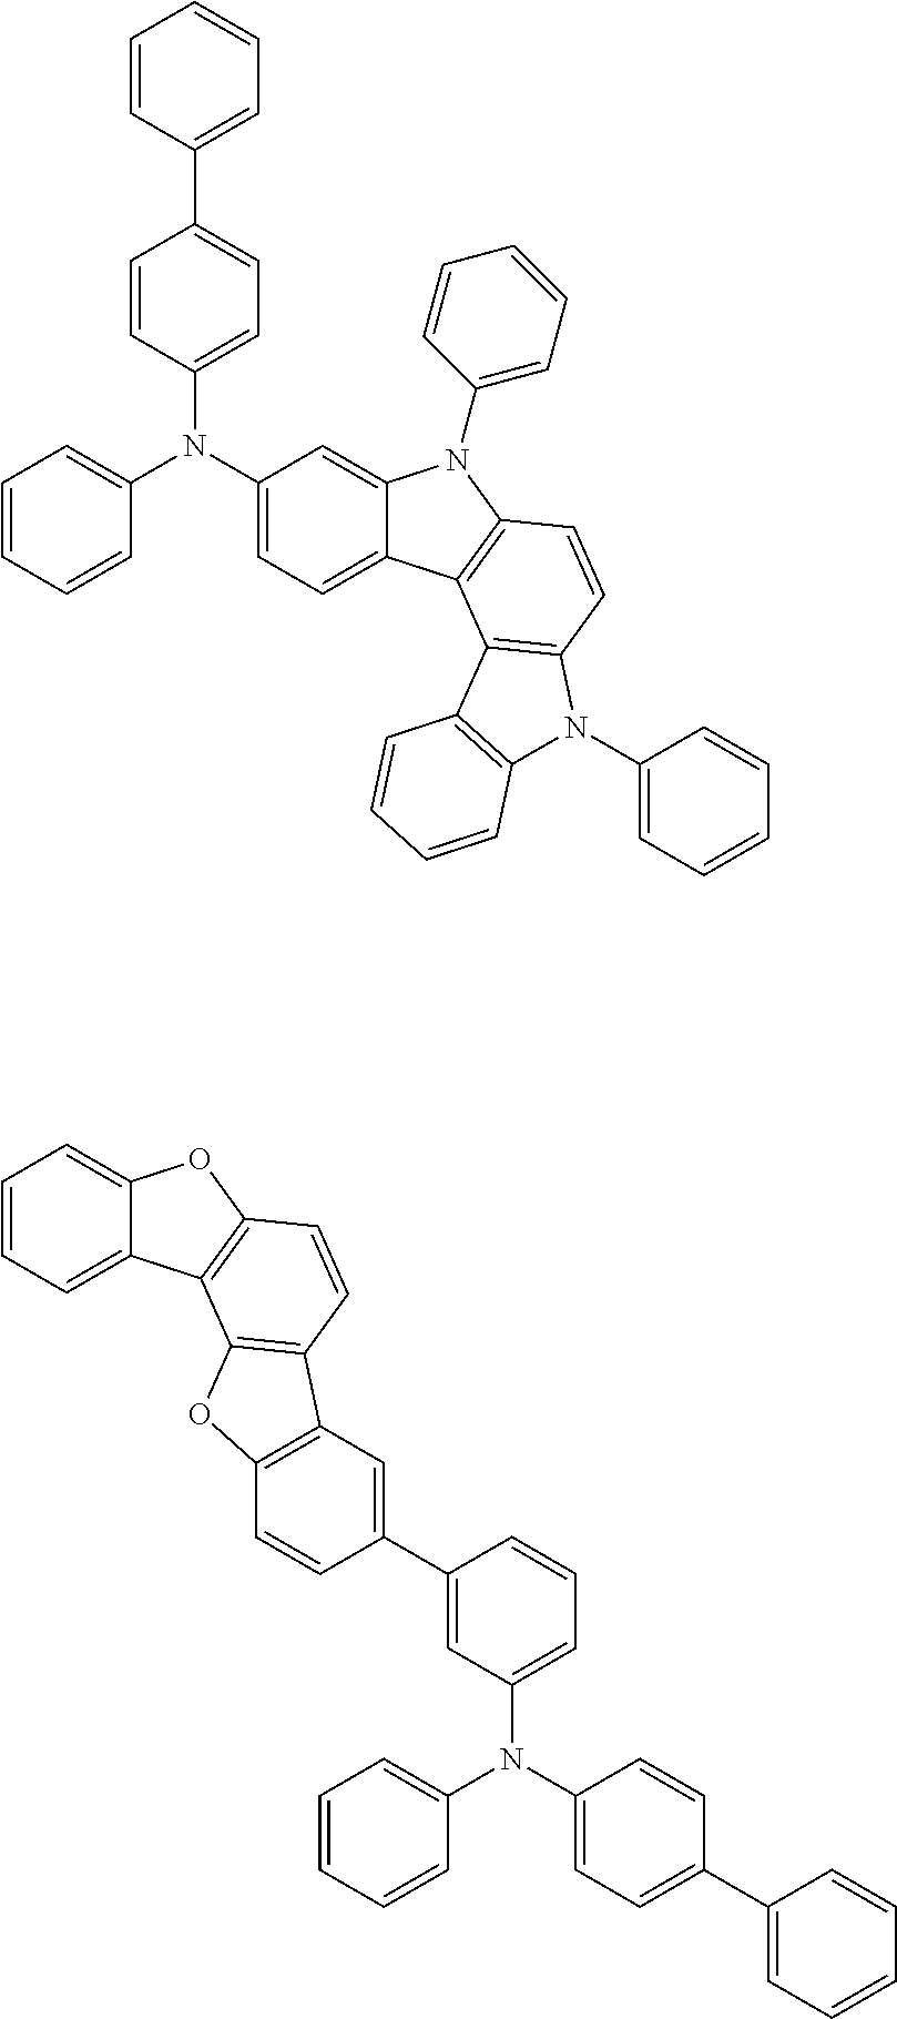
C1(N(C2=CC=CC=C2)C2=CC=C3C(=C2)N(C2=CC=CC=C2)C2=C3C3=C(C=C2)N(C2=CC=CC=C2)C2=C3C=CC=C2)=CC=C(C2=CC=CC=C2)C=C1.C1(N(C2=CC=CC=C2)C2=CC=C(C3=CC=CC=C3)C=C2)=CC=CC(C2=CC3=C(C=C2)OC2=C3C=CC3=C2C2=CC=CC=C2O3)=C1
